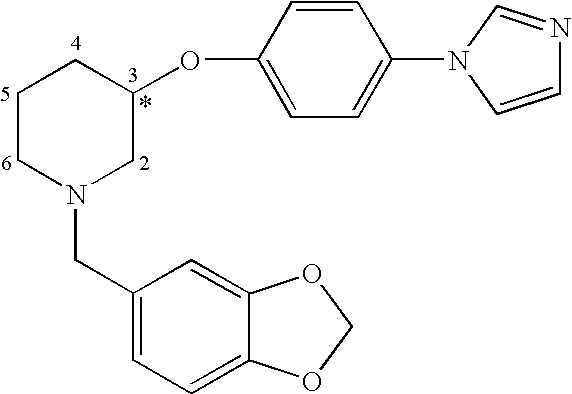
C1(CN2CC(OC3=CC=C(N4C=CN=C4)C=C3)CCC2)=CC=C2C(=C1)OCO2
